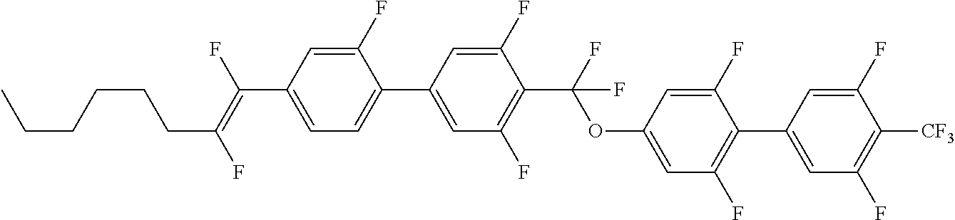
C1(F)=CC(C(=C(F)CCCCCC)F)=CC=C1C1=CC(F)=C(C(OC2=CC(F)=C(C3=CC(F)=C([CF3])C(F)=C3)C(F)=C2)(F)F)C(F)=C1
